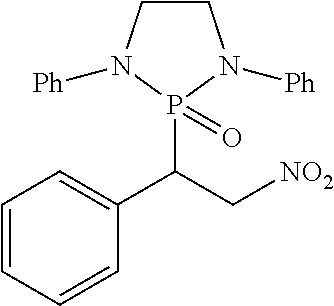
C1=CC=CC(C(C[NO2])P2(=O)N([Ph])CCN2[Ph])=C1
